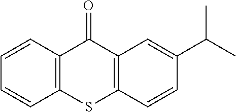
C12=C(C=CC=C1)C(=O)C1=C(S2)C=CC(C(C)C)=C1
